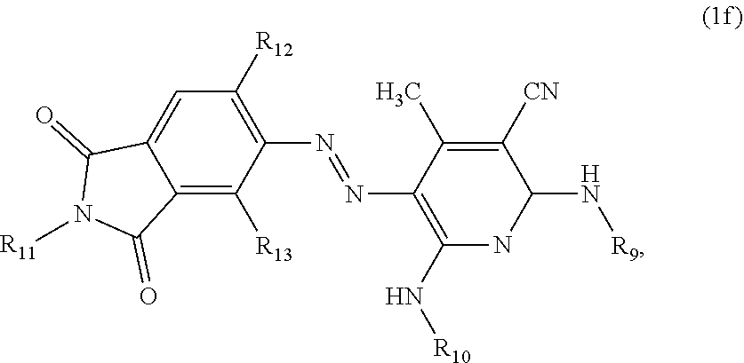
C12=CC([R12])=C(N=NC3=C(N[R10])NC(N[R9])C([CN])=C3C)C([R13])=C1C(=O)N([R11])C2=O
